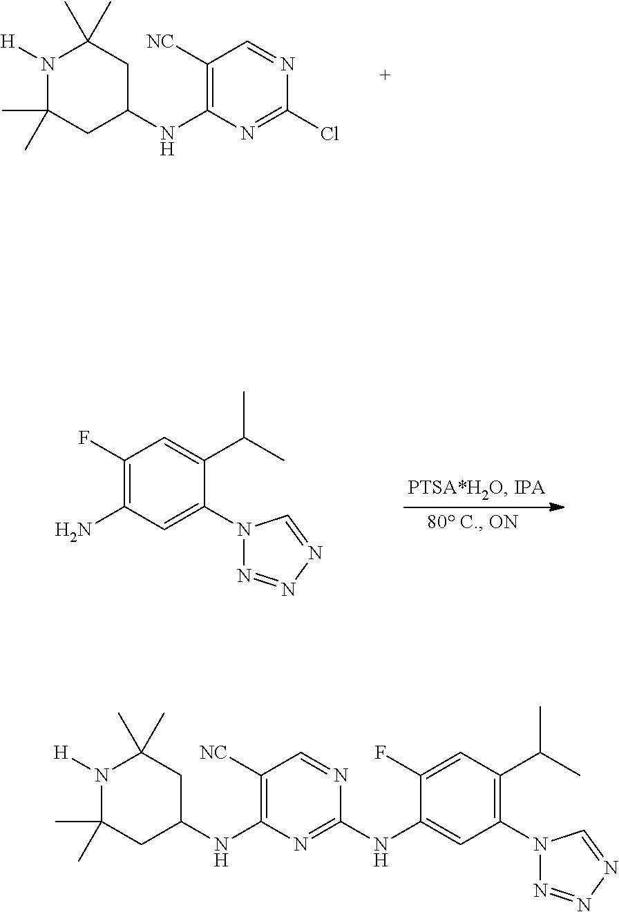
C1([NC])=C(NC2CC(C)(C)N([H])C(C)(C)C2)N=C(Cl)N=C1.C1(F)=C(N)C=C(N2N=NN=C2)C(C(C)C)=C1.C1(F)=CC(C(C)C)=C(N2N=NN=C2)C=C1NC1=NC(NC2CC(C)(C)N([H])C(C)(C)C2)=C([NC])C=N1
